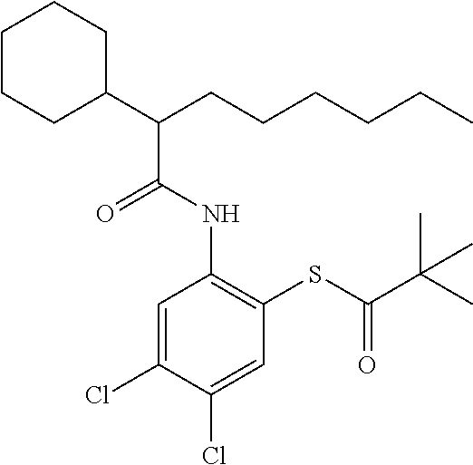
C1=C(Cl)C(Cl)=CC(SC(C(C)(C)C)=O)=C1NC(C(CCCCCC)C1CCCCC1)=O
